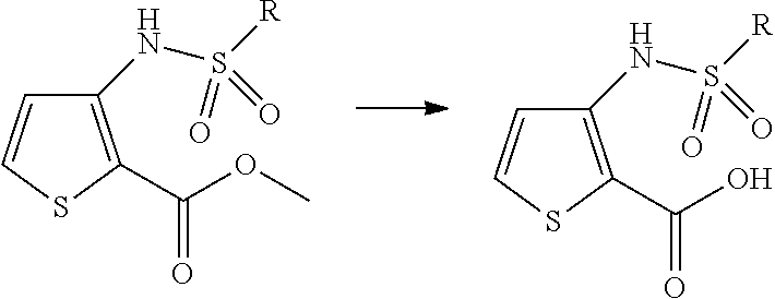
C1(NS([R])(=O)=O)=C(C(OC)=O)SC=C1.C1(NS([R])(=O)=O)=C(C(O)=O)SC=C1
